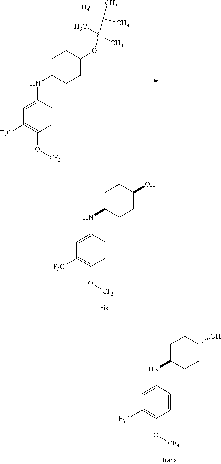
C1=CC(NC2CCC(O[Si](C(C)(C)C)(C)C)CC2)=CC([F3C])=C1O[CF3].C1=CC(NC2CCC(O)CC2)=CC([F3C])=C1O[CF3].C1=CC(NC2CCC(O)CC2)=CC([F3C])=C1O[CF3]
